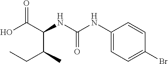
C(C(C(NC(=O)NC1=CC=C(Br)C=C1)C(O)=O)C)C
